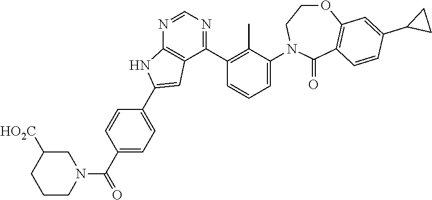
N1=CN=C(C2=C(C)C(N3CCOC4=C(C3=O)C=CC(C3CC3)=C4)=CC=C2)C2=C1NC(C1=CC=C(C(N3CC([HO2C])CCC3)=O)C=C1)=C2
